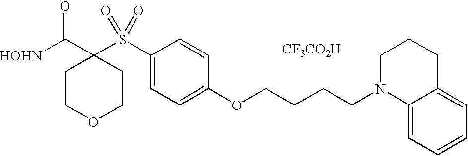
[HOHN]C(C1(S(C2=CC=C(OCCCCN3C4=CC=CC=C4CCC3)C=C2)(=O)=O)CCOCC1)=O.[CF3CO2H]
